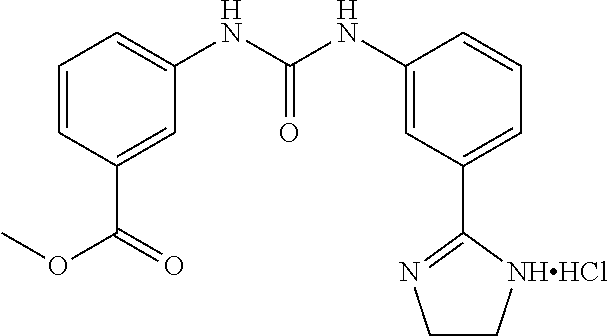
C1=CC(C(=O)OC)=CC(NC(NC2=CC(C3=NCC[NHHCl]3)=CC=C2)=O)=C1
